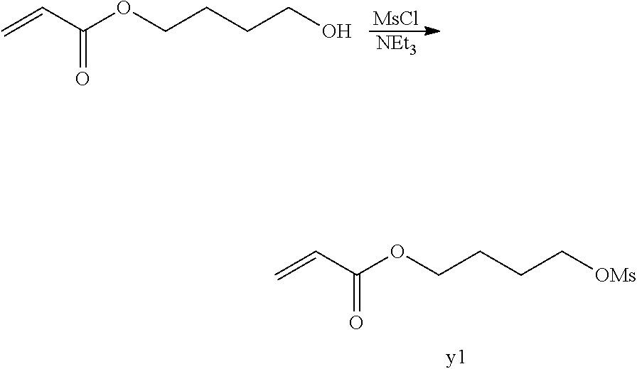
C=CC(OCCCCO)=O.[MsCl].[NEt3].C=CC(OCCCC[OMs])=O
